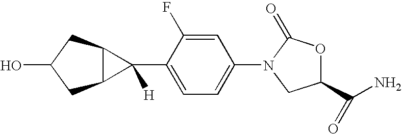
C1=C(C2([H])C3C2CC(O)C3)C(F)=CC(N2C(=O)OC(C(N)=O)C2)=C1
